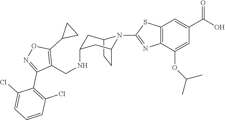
C12CCC(CC(NCC3=C(C4CC4)ON=C3C3=C(Cl)C=CC=C3Cl)C1)N2C1=NC2=C(C=C(C(O)=O)C=C2OC(C)C)S1
